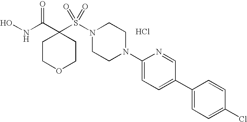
ONC(C1(S(N2CCN(C3=CC=C(C4=CC=C(Cl)C=C4)C=N3)CC2)(=O)=O)CCOCC1)=O.Cl
